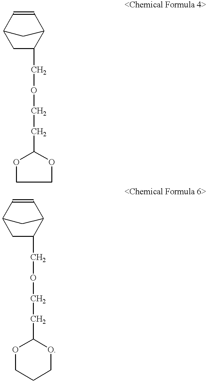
C12CC(COCCC3OCCO3)C(C=C1)C2.C12CC(COCCC3OCCCO3)C(C=C1)C2
